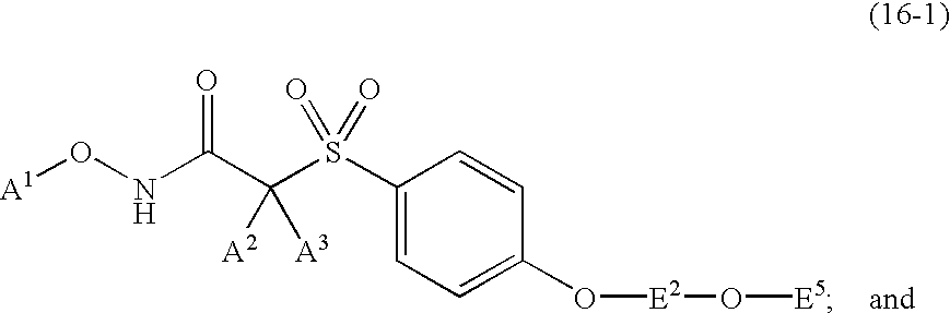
[A1]ONC(C(S(C1=CC=C(O[E2]O[E5])C=C1)(=O)=O)([A2])[A3])=O
